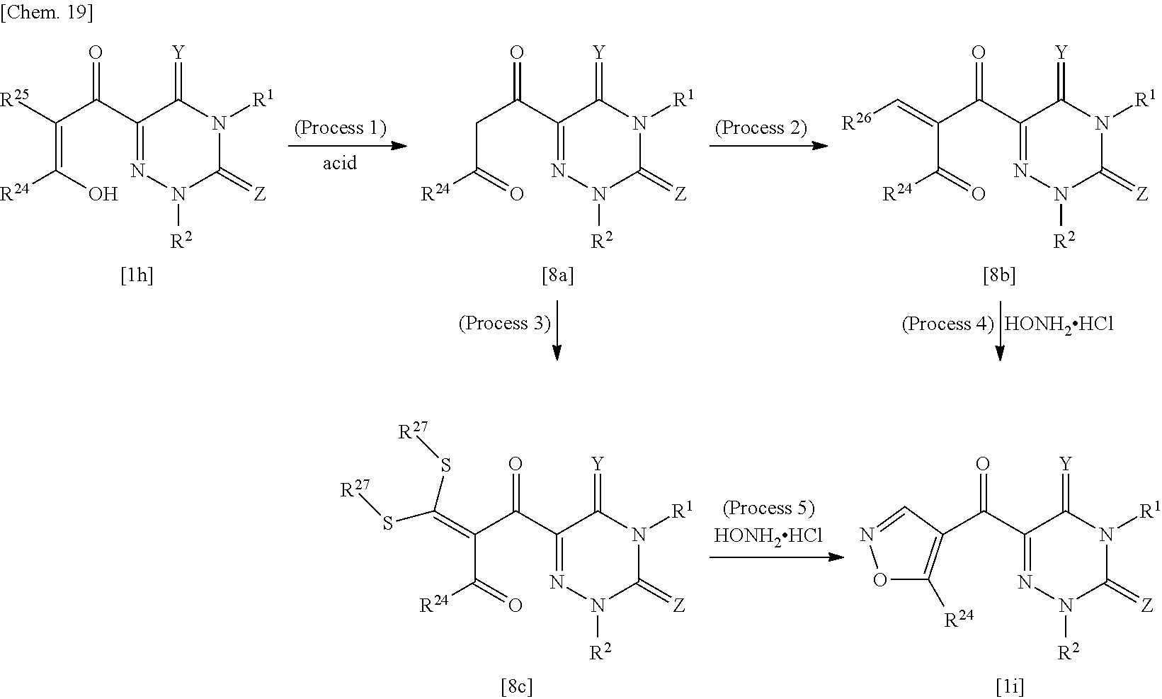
C(C(C(C1=NN([R2])C(=[Z])N([R1])C1=[Y])=O)=C(S[R27])S[R27])(=O)[R24].C(C1=NN([R2])C(=[Z])N([R1])C1=[Y])(=O)C1=C([R24])ON=C1.C(=C([R25])C(C1=NN([R2])C(=[Z])N([R1])C1=[Y])=O)(O)[R24].C(CC(C1=NN([R2])C(=[Z])N([R1])C1=[Y])=O)(=O)[R24].C(C(C(C1=NN([R2])C(=[Z])N([R1])C1=[Y])=O)=C[R26])(=O)[R24].[HONH2HCl]
